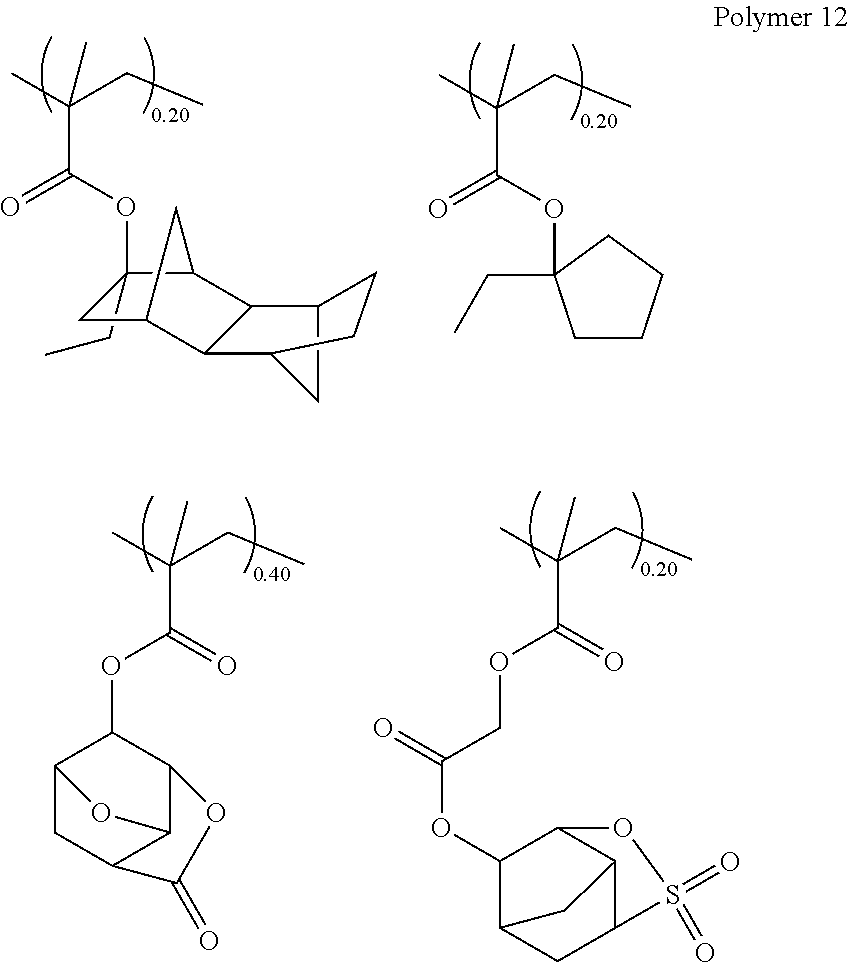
C1(CC)(OC(C(C)(CC)C)=O)CC2C3C(C4CC3CC4)C1C2.C(C)(CC)(C)C(OC1(CC)CCCC1)=O.C(C)(CC)(C)C(=O)OC1C2CC3C(C1OC3=O)O2.C(C)(CC)(C)C(=O)OCC(OC1C2CC3C(C1OS3(=O)=O)C2)=O
